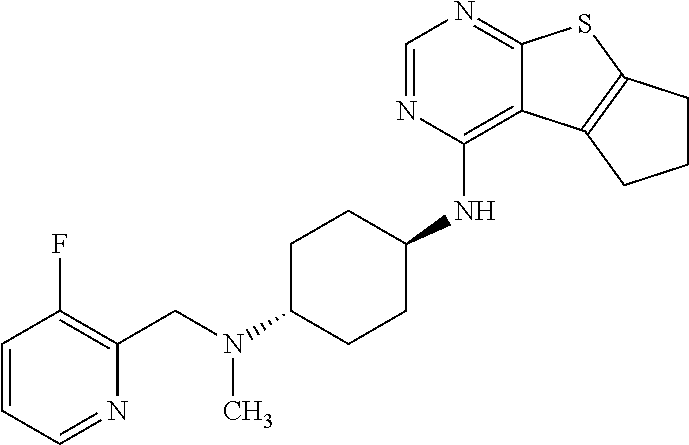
C1=NC(NC2CCC(N(CC3=C(F)C=CC=N3)C)CC2)=C2C(=N1)SC1=C2CCC1
